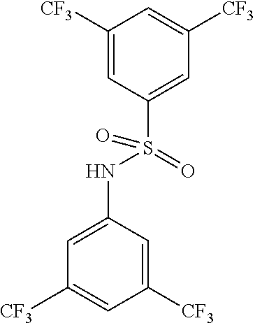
C1([CF3])=CC(S(=O)(NC2=CC([CF3])=CC([CF3])=C2)=O)=CC([CF3])=C1
